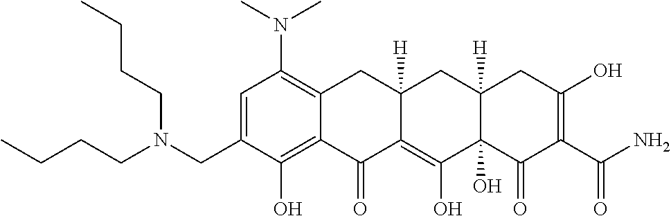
C1=C(CN(CCCC)CCCC)C(O)=C2C(=C1N(C)C)CC1([H])C(=C(O)C3(O)C([H])(C1)CC(O)=C(C(N)=O)C3=O)C2=O
